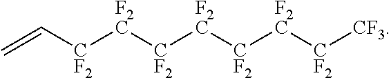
C=C[CF2][F2C][CF2][F2C][CF2][F2C][CF2][CF3]
